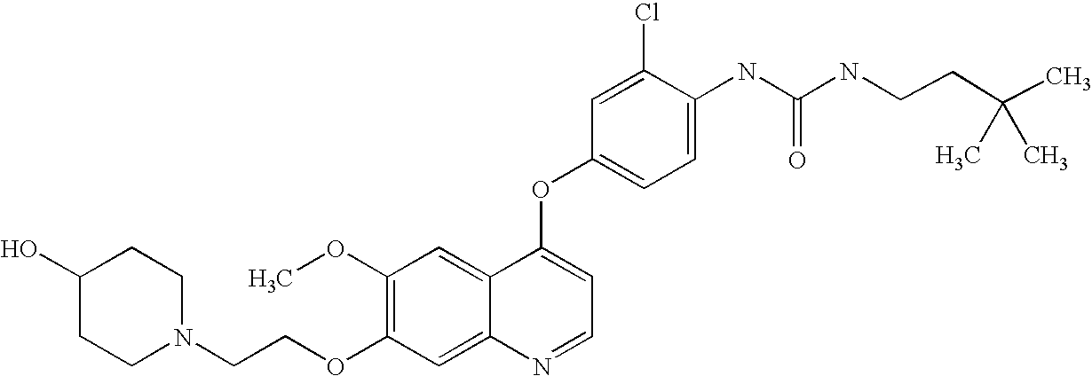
C1(Cl)=CC(OC2=CC=NC3=CC(OCCN4CCC(O)CC4)=C(OC)C=C23)=CC=C1NC(=O)NCCC(C)(C)C
